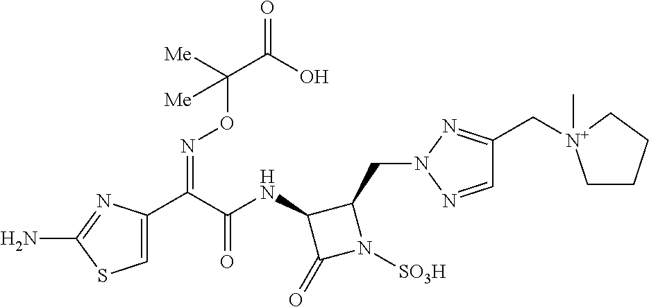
C1=C(C(C(NC2C(=O)N([SO3H])C2CN2N=CC(C[N+]3(C)CCCC3)=N2)=O)=NOC(C(=O)O)([Me])[Me])N=C(N)S1
